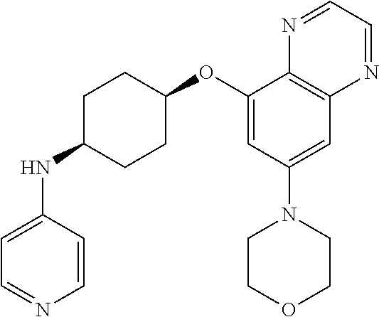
C1(OC2CCC(NC3=CC=NC=C3)CC2)=CC(N2CCOCC2)=CC2=C1N=CC=N2
